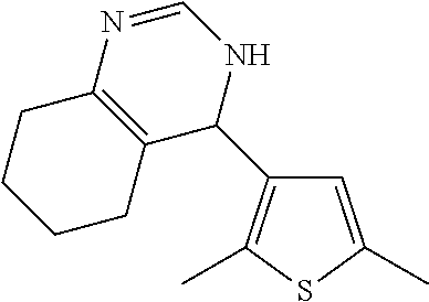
C1=C(C)SC(C)=C1C1NC=NC2=C1CCCC2
